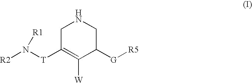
C1C([T]N([R2])[R1])=C([W])C([G][R5])CN1
